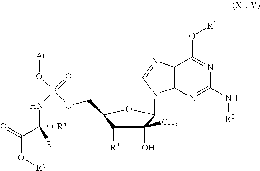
C1(O)(C)C([R3])C(COP(O[Ar])(=O)NC(C(O[R6])=O)([R5])[R4])OC1N1C2=C(N=C1)C(O[R1])=NC(N[R2])=N2
